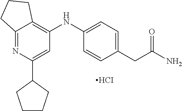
C12=NC(C3CCCC3)=CC(NC3=CC=C(CC(=O)N)C=C3)=C1CCC2.[HCI]
